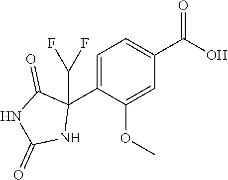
C1=C(C2(C(F)F)C(=O)NC(=O)N2)C(OC)=CC(C(O)=O)=C1
